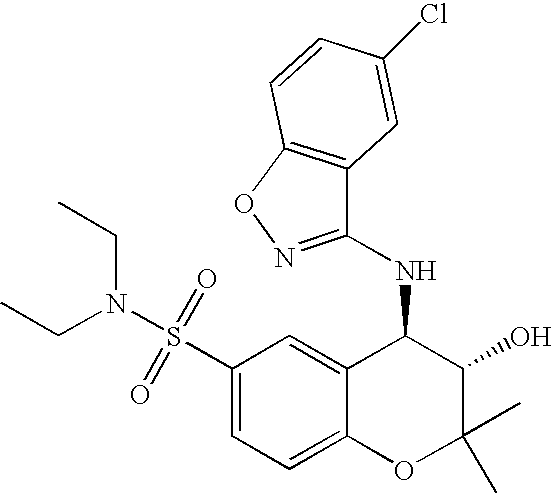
C1(S(=O)(=O)N(CC)CC)=CC=C2C(=C1)C(NC1=NOC3=C1C=C(Cl)C=C3)C(O)C(C)(C)O2
